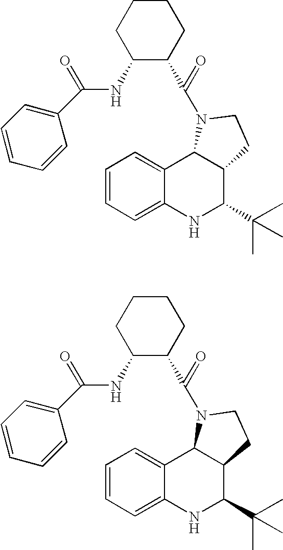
C1=CC=C2C(=C1)C1C(C(C(C)(C)C)N2)CCN1C(C1CCCCC1NC(C1=CC=CC=C1)=O)=O.C1=CC=C2C(=C1)C1C(C(C(C)(C)C)N2)CCN1C(C1CCCCC1NC(C1=CC=CC=C1)=O)=O
